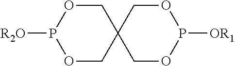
P1([R2O])OCC2(CO1)COP([OR1])OC2
